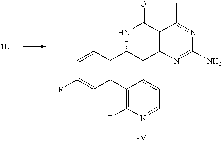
N1C(C2=C(C3=C(F)N=CC=C3)C=C(F)C=C2)CC2=C(C1=O)C(C)=NC(N)=N2
